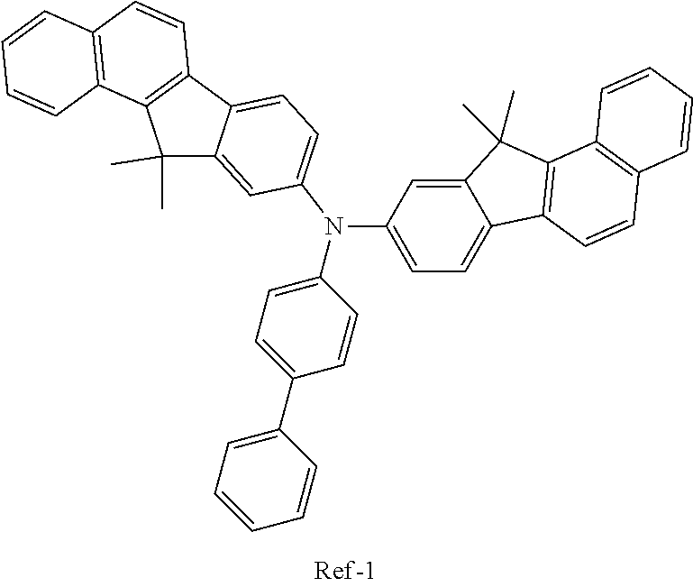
N(C1=CC=C2C(=C1)C(C)(C)C1=C2C=CC2=C1C=CC=C2)(C1=CC=C(C2=CC=CC=C2)C=C1)C1=CC=C2C(=C1)C(C)(C)C1=C2C=CC2=C1C=CC=C2
